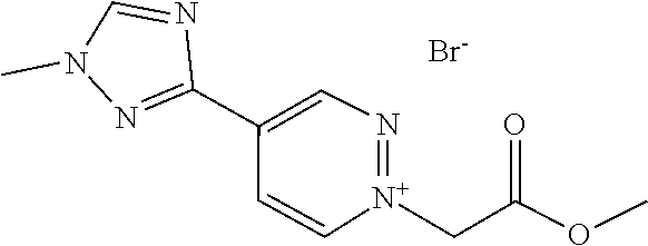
[N+]1(CC(OC)=O)=NC=C(C2=NN(C)C=N2)C=C1.[Br-]
